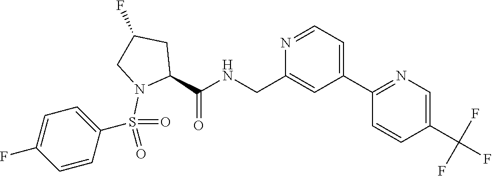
N1=CC=C(C2=NC=C(C(F)(F)F)C=C2)C=C1CNC(C1CC(F)CN1S(=O)(=O)C1=CC=C(F)C=C1)=O
